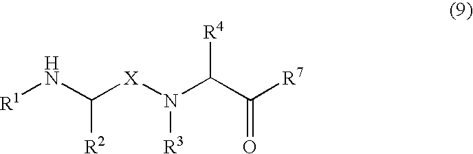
[R1]NC([X]N(C(C([R7])=O)[R4])[R3])[R2]
